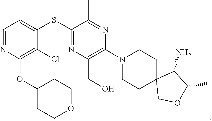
C1CN(C2=C(CO)N=C(SC3=CC=NC(OC4CCOCC4)=C3Cl)C(C)=N2)CCC12COC(C)C2N
